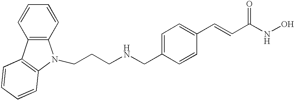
C1=CC2=C(C=C1)N(CCCNCC1=CC=C(C=CC(NO)=O)C=C1)C1=C2C=CC=C1
